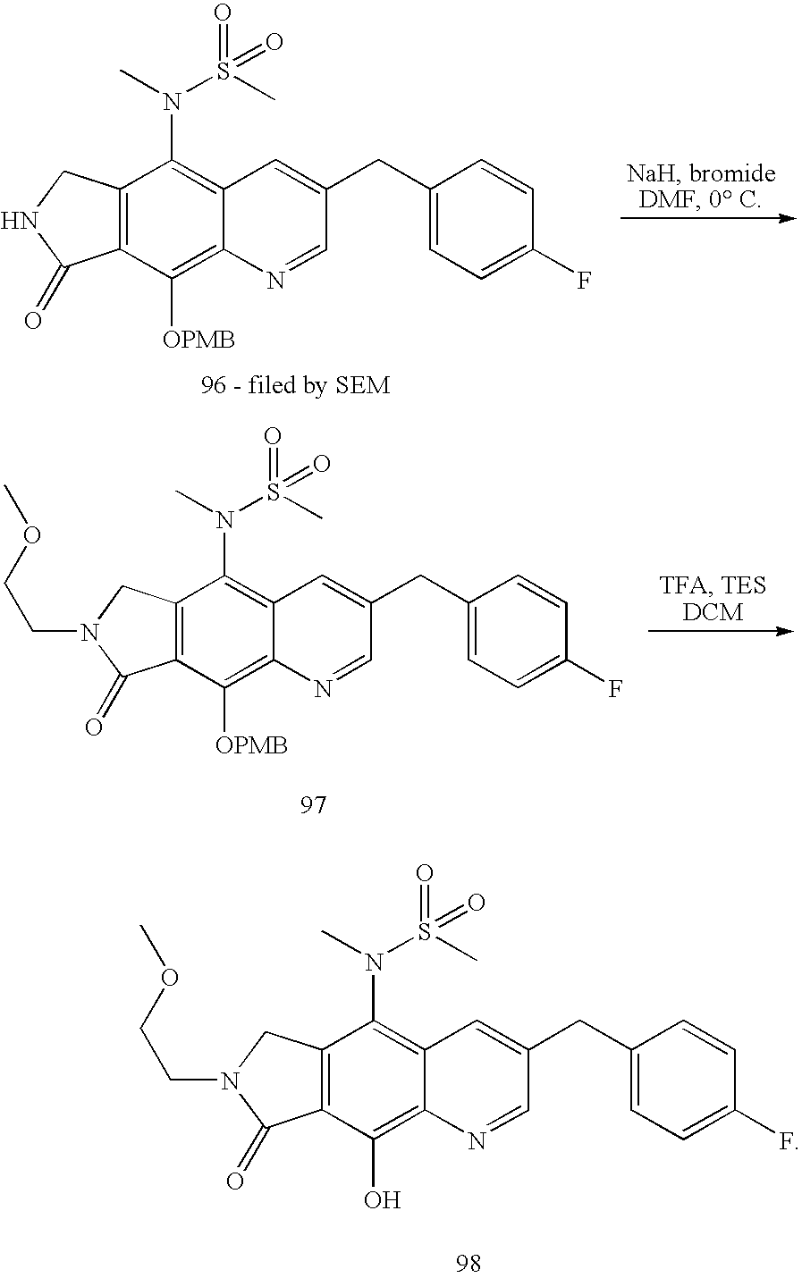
C1=NC2=C([OPMB])C3=C(C(N(S(C)(=O)=O)C)=C2C=C1CC1=CC=C(F)C=C1)CNC3=O.C1=NC2=C([OPMB])C3=C(C(N(C)S(C)(=O)=O)=C2C=C1CC1=CC=C(F)C=C1)CN(CCOC)C3=O.C1=NC2=C(O)C3=C(C(N(C)S(C)(=O)=O)=C2C=C1CC1=CC=C(F)C=C1)CN(CCOC)C3=O
